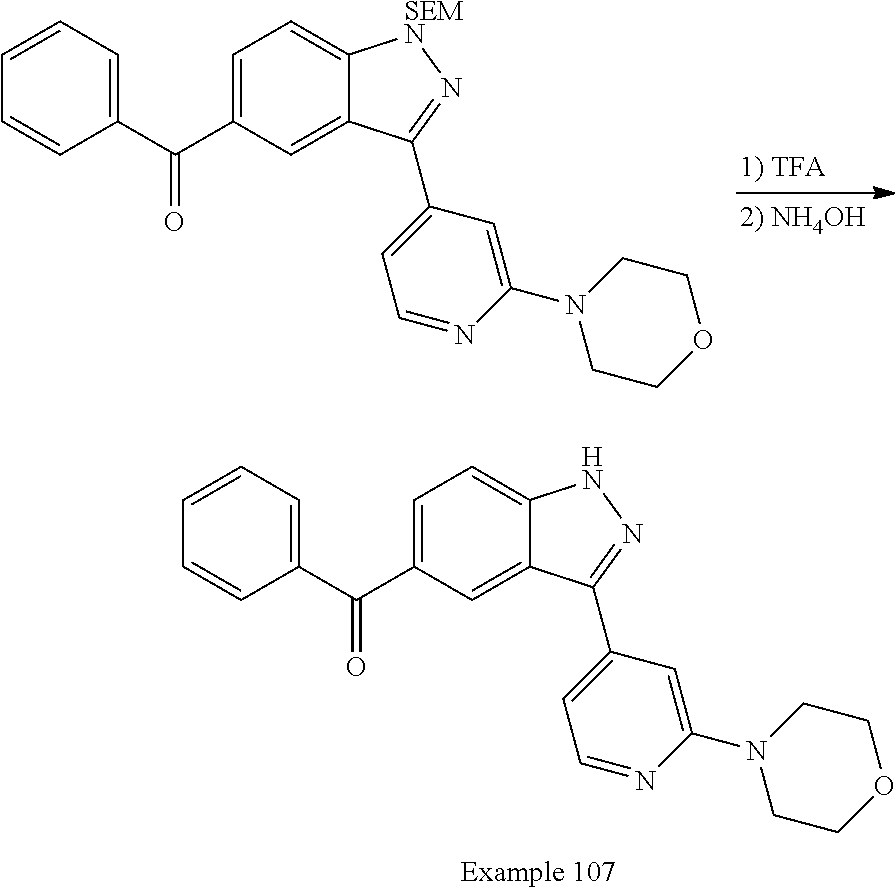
C1(C(=O)C2=CC=C3C(=C2)C(C2=CC=NC(N4CCOCC4)=C2)=N[SEMN]3)=CC=CC=C1.C1(C(=O)C2=CC=C3C(=C2)C(C2=CC=NC(N4CCOCC4)=C2)=NN3)=CC=CC=C1
